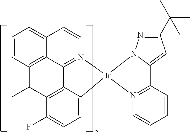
C1=CC2=C3C(=C1)C=CN1=C3C3=C(C2(C)C)C(F)=CC=C3[Ir]12N1N=C(C(C)(C)C)C=C1C1=N2C=CC=C1
